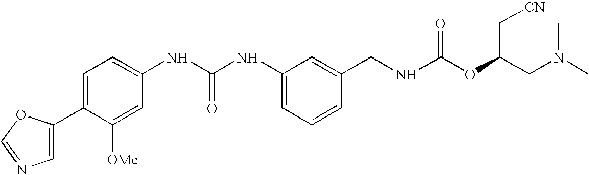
C1=C(C2=CC=C(NC(NC3=CC=CC(CNC(OC(CN(C)C)C[CN])=O)=C3)=O)C=C2[OMe])OC=N1
